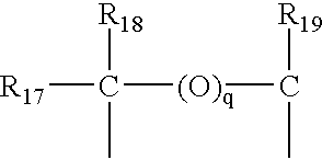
[R17]C([R18])([(O)q]C([R19])C)C
